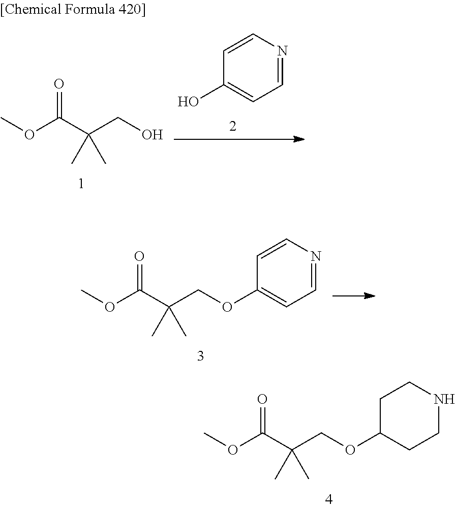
COC(C(COC1CCNCC1)(C)C)=O.COC(C(CO)(C)C)=O.C1=CN=CC=C1O.COC(C(COC1=CC=NC=C1)(C)C)=O
